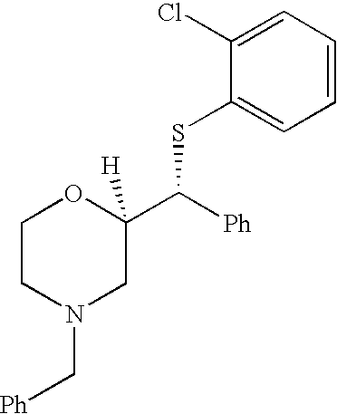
C1CN(C[Ph])CC(C([Ph])SC2=CC=CC=C2Cl)([H])O1
